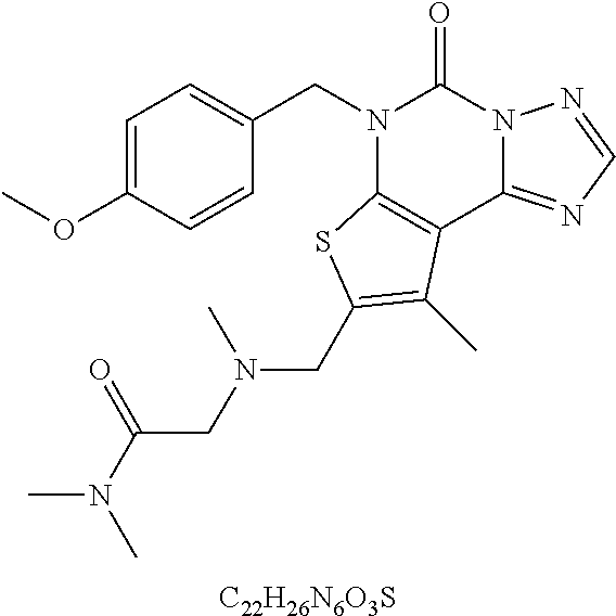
[C22H26N6O3S].C1=C(OC)C=CC(CN2C3=C(C4=NC=NN4C2=O)C(C)=C(CN(C)CC(N(C)C)=O)S3)=C1
